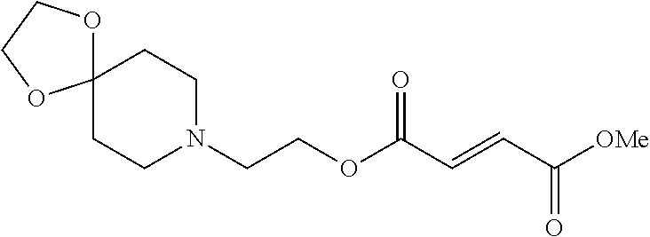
C(COC(C=CC([OMe])=O)=O)N1CCC2(CC1)OCCO2
